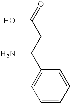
NC(CC(O)=O)C1=CC=CC=C1
